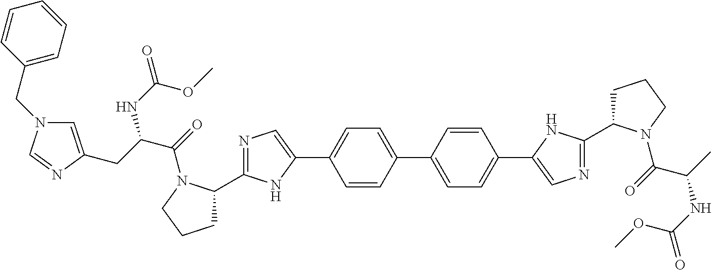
N1=C(C2CCCN2C(=O)C(CC2=CN(CC3=CC=CC=C3)C=N2)NC(=O)OC)NC(C2=CC=C(C3=CC=C(C4=CN=C(C5CCCN5C(=O)C(C)NC(=O)OC)N4)C=C3)C=C2)=C1
